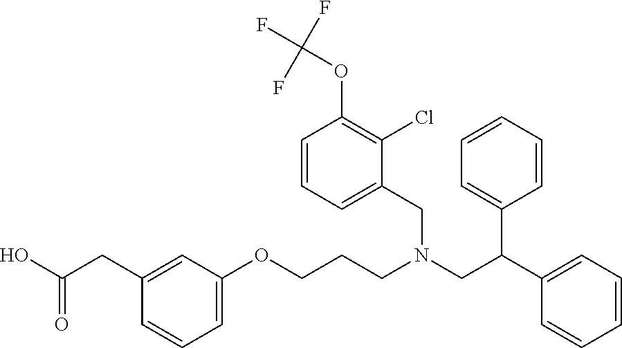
C1=C(OCCCN(CC(C2=CC=CC=C2)C2=CC=CC=C2)CC2=CC=CC(OC(F)(F)F)=C2Cl)C=C(CC(O)=O)C=C1
